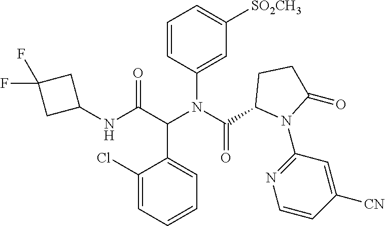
C1(N(C(C2N(C3=NC=CC([CN])=C3)C(=O)CC2)=O)C(C(NC2CC(F)(F)C2)=O)C2=CC=CC=C2Cl)=CC([SO2CH3])=CC=C1
